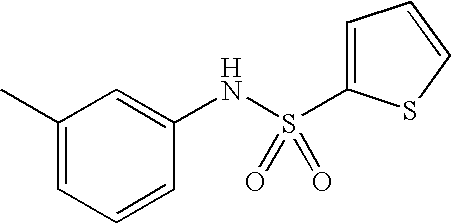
C1(C)=CC=CC(NS(C2=CC=CS2)(=O)=O)=C1
